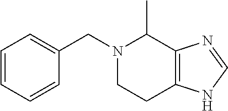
C1=CC=CC(CN2CCC3=C(C2C)N=CN3)=C1
